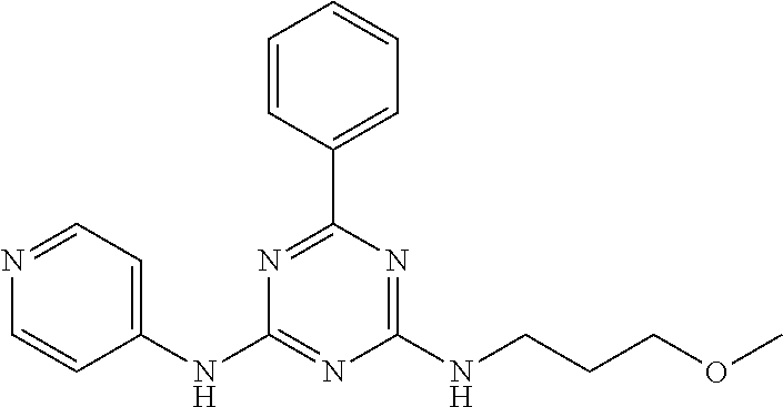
C1(NC2=CC=NC=C2)=NC(NCCCOC)=NC(C2=CC=CC=C2)=N1
